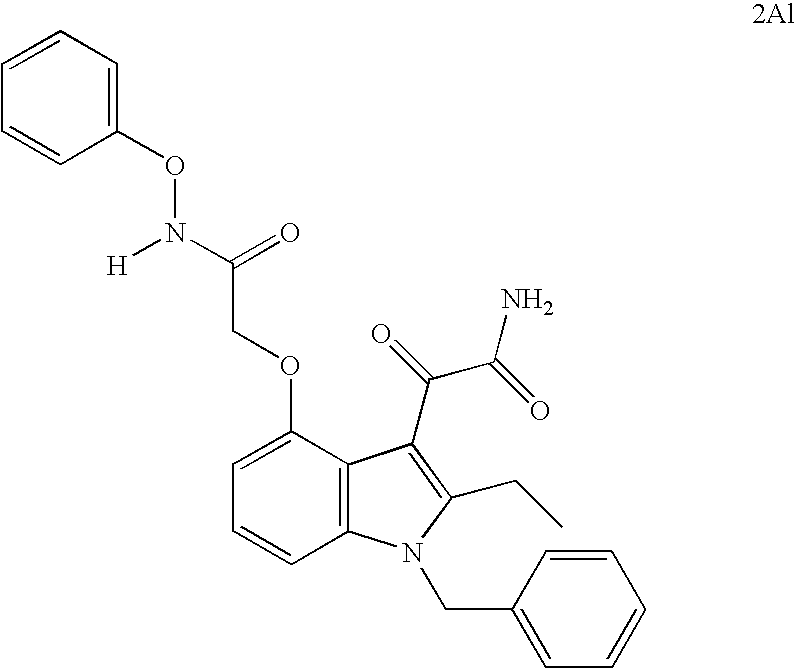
C12=C(C(OCC(N(OC3=CC=CC=C3)[H])=O)=CC=C1)C(C(=O)C(=O)N)=C(CC)N2CC1=CC=CC=C1
